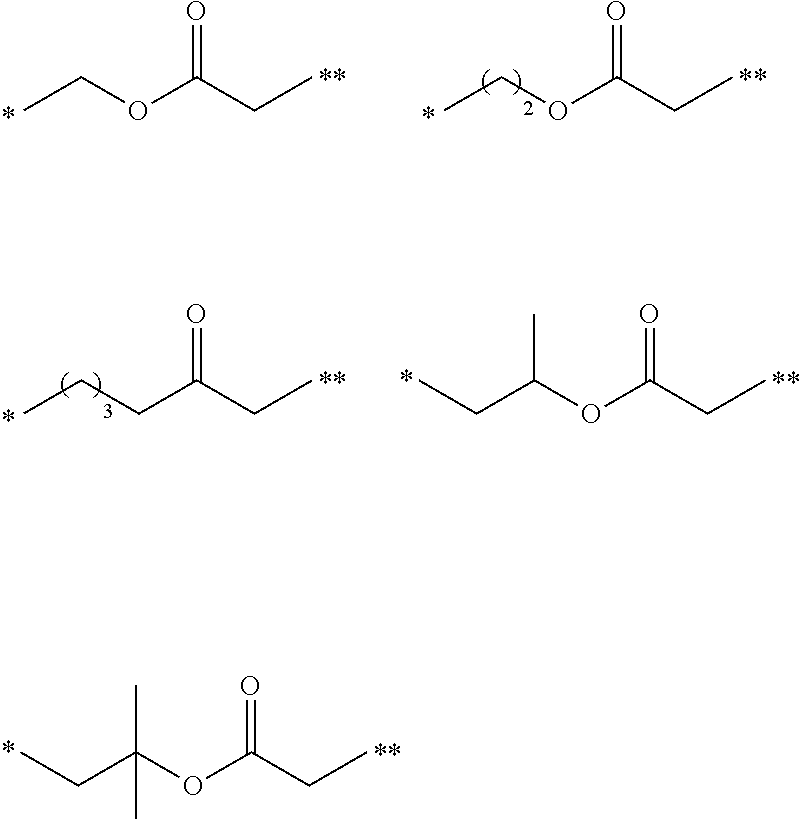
CCCC(CC)=O.C(C(OC(CC)=O)C)C.C(C(OC(CC)=O)(C)C)C.CCOC(CC)=O.CCOC(CC)=O
